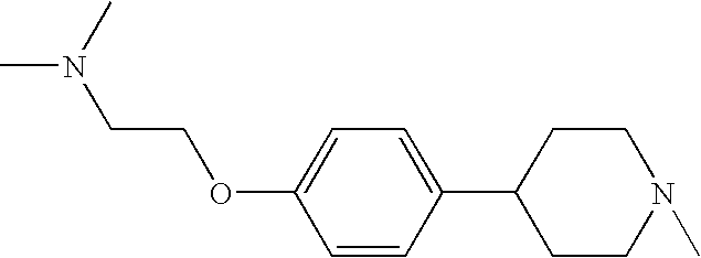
CN(C)CCOC1=CC=C(C2CCN(C)CC2)C=C1
